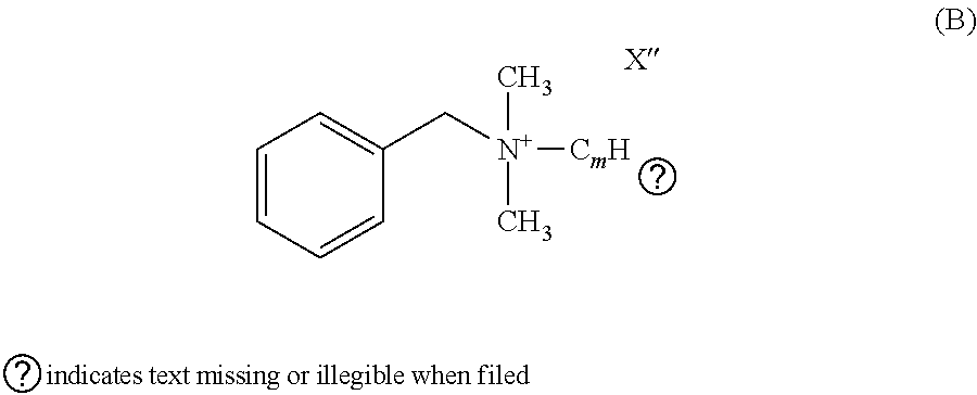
C1=CC=CC(C[N+](C)(C)[CmH])=C1
